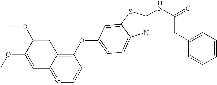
C1(OC2=CC=C3N=C(NC(=O)CC4=CC=CC=C4)SC3=C2)=C2C(=NC=C1)C=C(OC)C(OC)=C2
